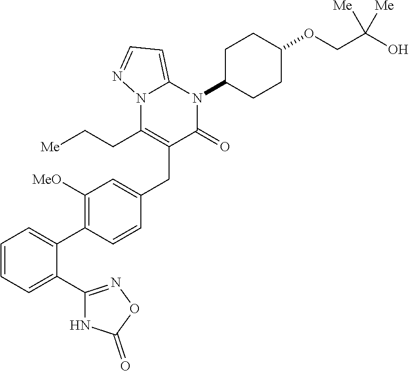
C1=C(C2=C([MeO])C=C(CC3=C(CC[Me])N4C(=CC=N4)N(C4CCC(OCC(O)([Me])[Me])CC4)C3=O)C=C2)C(C2=NOC(=O)N2)=CC=C1
